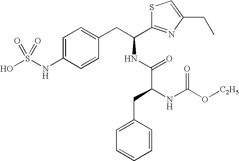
C1=C(NS(O)(=O)=O)C=CC(CC(C2=NC(CC)=CS2)NC(=O)C(NC(O[C2H5])=O)CC2=CC=CC=C2)=C1
